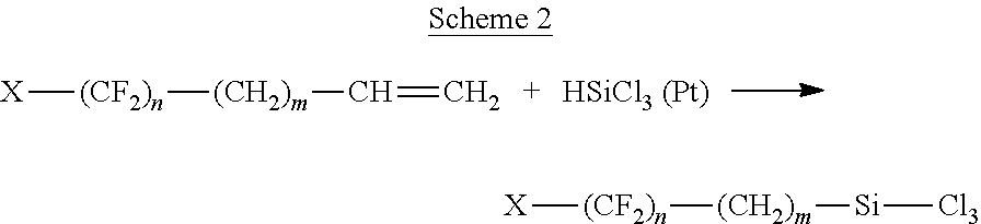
[X][(CF2)n][(CH2)m]C=C.[X][(CF2)n][(CH2)m][Si][Cl3]
